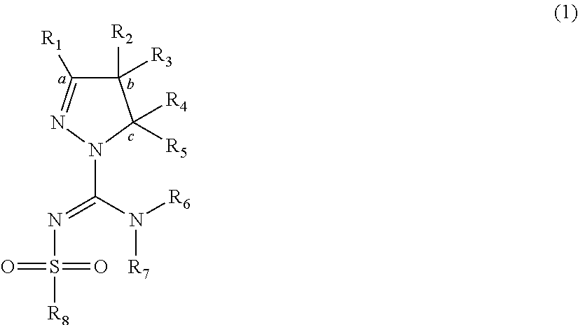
C1([R2])([R3])C([R1])=NN(C(N([R6])[R7])=NS([R8])(=O)=O)C1([R4])[R5]
